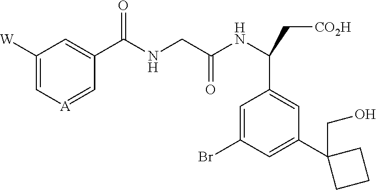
C1([W])=C[A]=CC(C(NCC(NC(C[CO2H])C2=CC(C3(CO)CCC3)=CC(Br)=C2)=O)=O)=C1
